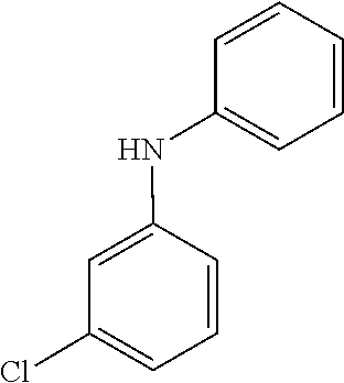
C1=CC=C(Cl)C=C1NC1=CC=CC=C1
